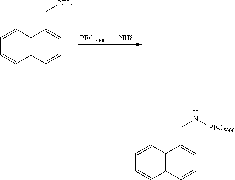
[PEG5000][NHS].C12=C(C=CC=C1CN)C=CC=C2.C12=C(C=CC=C1CN[PEG5000])C=CC=C2
